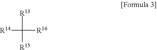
C([R13])([R14])([R16])[R15]
